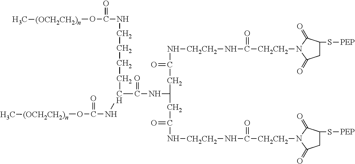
C([CH2CH2]N1C(=O)CC(S[PEP])C1=O)(=O)N[CH2CH2]NC(CC(NC(=O)C(NC(=O)O[(OCH2CH2)n]C)CCCCNC(=O)O[(OCH2CH2)n]C)CC(=O)N[CH2CH2]NC([CH2CH2]N1C(=O)CC(S[PEP])C1=O)=O)=O
